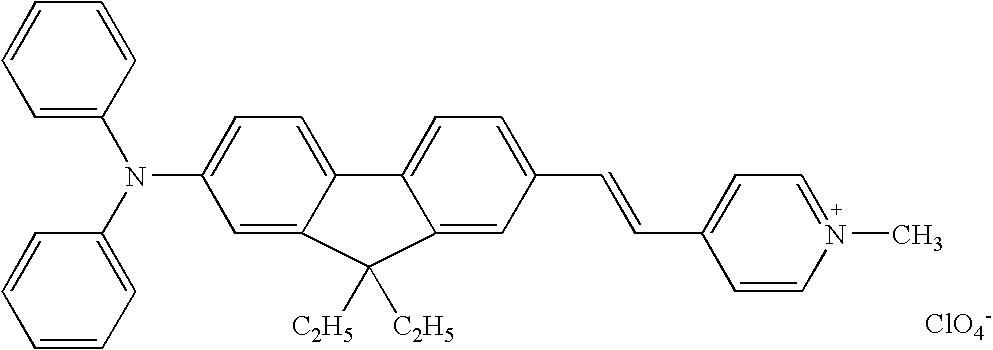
N(C1=CC=C2C(=C1)C([C2H5])([C2H5])C1=CC(C=CC3=CC=N(C)C=C3)=CC=C21)(C1=CC=CC=C1)C1=CC=CC=C1.[ClO4-]
